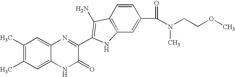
C1=C2C(=CC(C)=C1C)N=C(C1=C(N)C3=C(C=C(C(=O)N(CCOC)C)C=C3)N1)C(=O)N2
